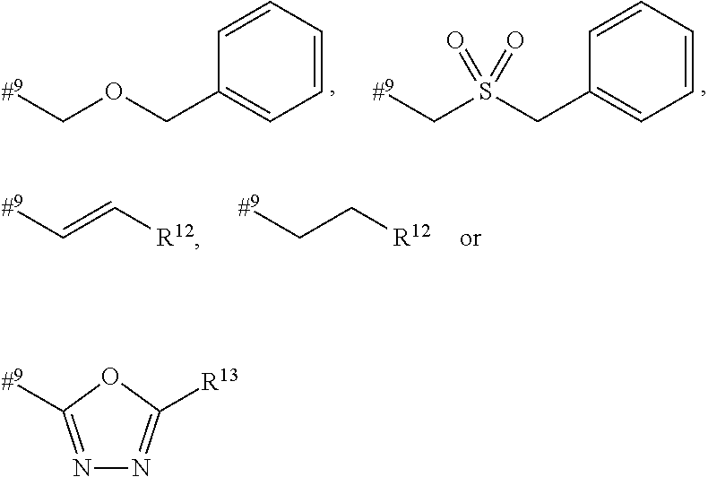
C1=CC=CC(COC[#9])=C1.C1=CC=CC(CS(C[#9])(=O)=O)=C1.[R12]C=C[#9].[R12]CC[#9].[#9]C1=NN=C([R13])O1
